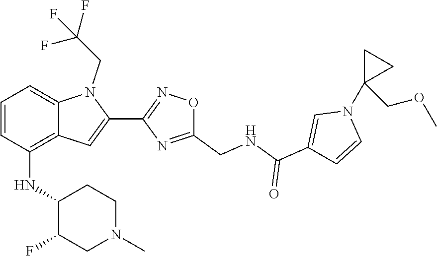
N1(C2(COC)CC2)C=CC(C(=O)NCC2=NC(C3=CC4=C(NC5C(F)CN(C)CC5)C=CC=C4N3CC(F)(F)F)=NO2)=C1
